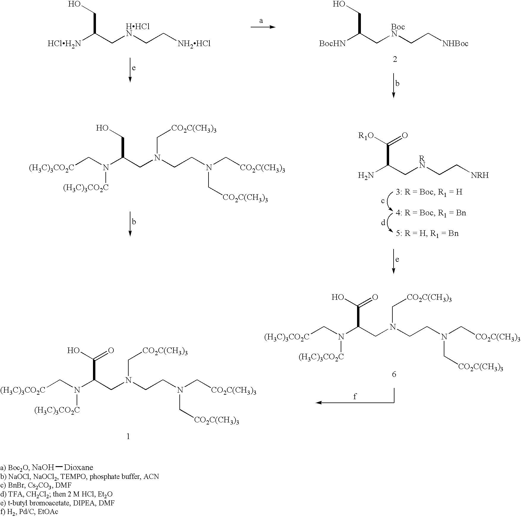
[HClH2N]C(C[HHClN]CC[NH2HCl])CO.[BocHN]C(C[BocN]CC[NHBoc])CO.NC(C[RN]CC[NRH])C([R1O])=O.[(H3C)3CO2C]CN(C(CN(CCN(C[CO2C(CH3)3])C[CO2C(CH3)3])C[CO2C(CH3)3])CO)[(H3C)3CO2C].[(H3C)3CO2C]CN(C(CN(CCN(C[CO2C(CH3)3])C[CO2C(CH3)3])C[CO2C(CH3)3])C(O)=O)[(H3C)3CO2C].[(H3C)3CO2C]CN(C(CN(CCN(C[CO2C(CH3)3])C[CO2C(CH3)3])C[CO2C(CH3)3])C(O)=O)[(H3C)3CO2C].[NaOH][Dioxane]
